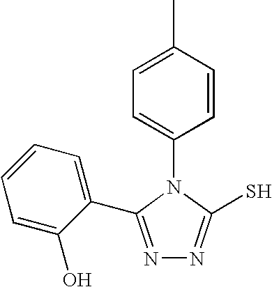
N1=C(C2=CC=CC=C2O)N(C2=CC=C(C)C=C2)C(S)=N1
